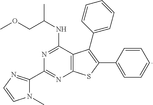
C12=C(C(NC(C)COC)=NC(C3=NC=CN3C)=N1)C(C1=CC=CC=C1)=C(C1=CC=CC=C1)S2
